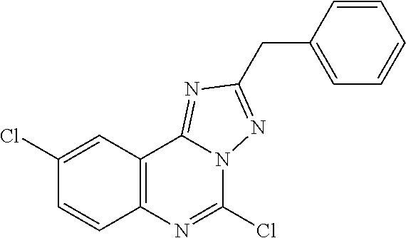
C1(Cl)=CC2=C(C=C1)N=C(Cl)N1C2=NC(CC2=CC=CC=C2)=N1
